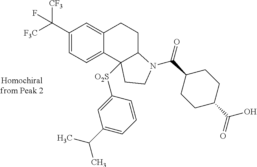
C1(C([F3C])([CF3])F)=CC=C2C(=C1)CCC1N(C(C3CCC(C(O)=O)CC3)=O)CCC21[O2S]C1=CC(C(C)C)=CC=C1
